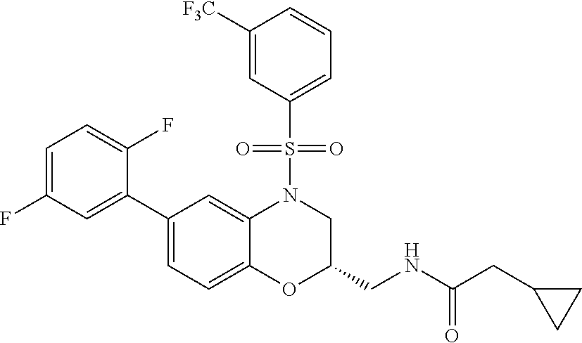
C1=C(F)C=C(C2=CC=C3C(=C2)N(S(C2=CC=CC([F3C])=C2)(=O)=O)CC(CNC(CC2CC2)=O)O3)C(F)=C1
